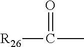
C([R26])(C)=O
